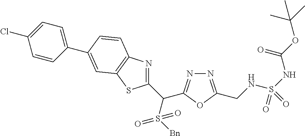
C1(C(S([Bn])(=O)=O)C2=NN=C(CNS(NC(OC(C)(C)C)=O)(=O)=O)O2)=NC2=C(S1)C=C(C1=CC=C(Cl)C=C1)C=C2
